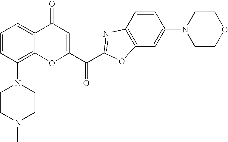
N1(C2=C3C(=CC=C2)C(=O)C=C(C(=O)C2=NC4=C(C=C(N5CCOCC5)C=C4)O2)O3)CCN(C)CC1
